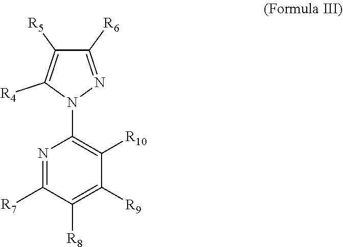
C1([R6])=NN(C2=C([R10])C([R9])=C([R8])C([R7])=N2)C([R4])=C1[R5]
